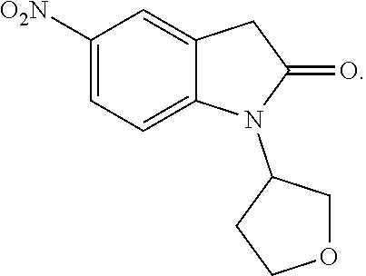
[O2N]C1=CC=C2C(=C1)CC(=O)N2C1CCOC1
